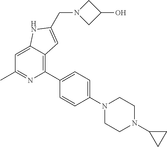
C1=C2C(=C(C3=CC=C(N4CCN(C5CC5)CC4)C=C3)N=C1C)C=C(CN1CC(O)C1)N2
